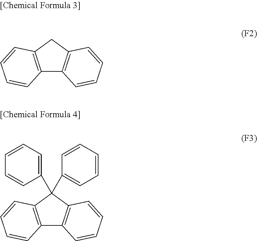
C12=C(CC3=C1C=CC=C3)C=CC=C2.C12=C(C(C3=CC=CC=C3)(C3=CC=CC=C3)C3=C1C=CC=C3)C=CC=C2
